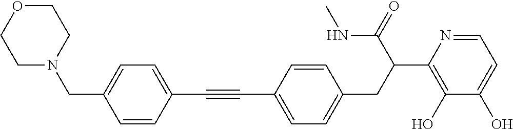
C1(C#CC2=CC=C(CC(C(NC)=O)C3=C(O)C(O)=CC=N3)C=C2)=CC=C(CN2CCOCC2)C=C1
